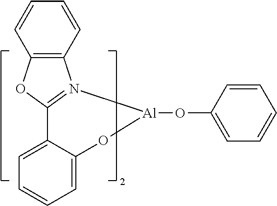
C1=CC=C(O[Al]2N3=C(OC4=C3C=CC=C4)C3=CC=CC=C3O2)C=C1
